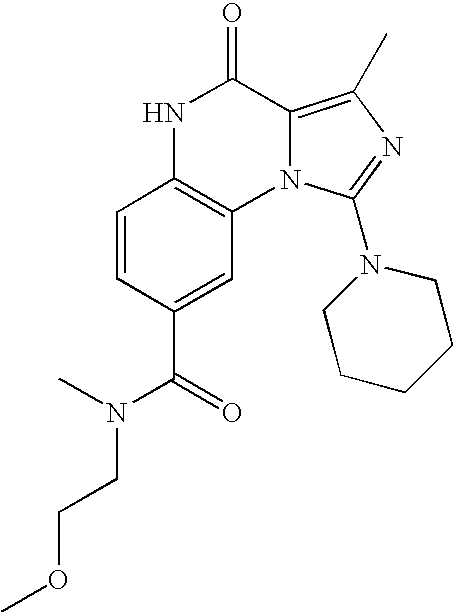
C1=CC(C(=O)N(C)CCOC)=CC2=C1NC(=O)C1=C(C)N=C(N3CCCCC3)N21
